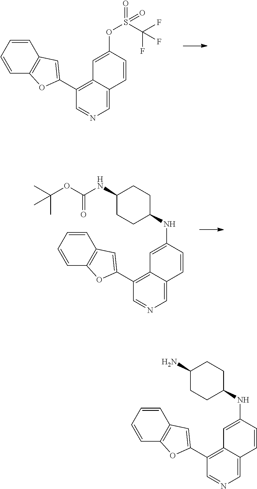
C1=NC=C2C(=C1C1=CC3=C(O1)C=CC=C3)C=C(NC1CCC(NC(OC(C)(C)C)=O)CC1)C=C2.C1=NC=C2C(=C1C1=CC3=C(O1)C=CC=C3)C=C(OS(=O)(=O)C(F)(F)F)C=C2.C1=NC=C2C(=C1C1=CC3=C(O1)C=CC=C3)C=C(NC1CCC(N)CC1)C=C2
